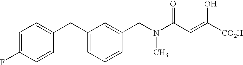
C1=C(F)C=CC(CC2=CC=CC(CN(C)C(C=C(O)[CO2H])=O)=C2)=C1
